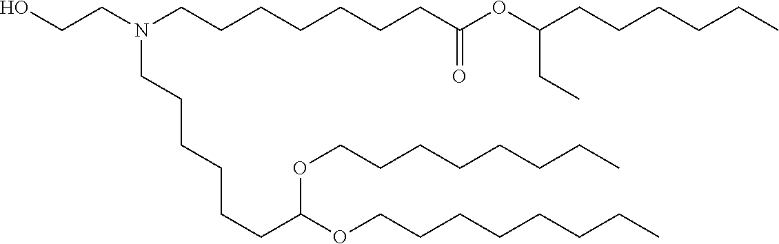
OCCN(CCCCCCCC(OC(CCCCCC)CC)=O)CCCCCCC(OCCCCCCCC)OCCCCCCCC
